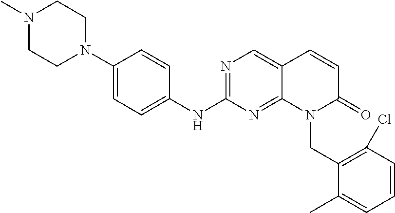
C1(N2CCN(C)CC2)=CC=C(NC2=NC=C3C(=N2)N(CC2=C(Cl)C=CC=C2C)C(=O)C=C3)C=C1
